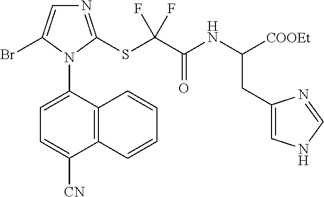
C12=C(C(N3C(Br)=CN=C3SC(C(NC([COOEt])CC3=CNC=N3)=O)(F)F)=CC=C1[CN])C=CC=C2
